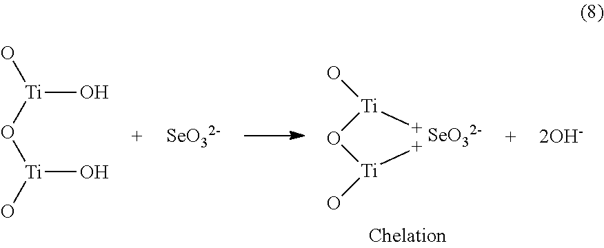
[SeO32-].[Ti](O[Ti](O)[+])(O)[+].[SeO32-].[Ti](O[Ti](O)O)(O)O.[2OH-]
